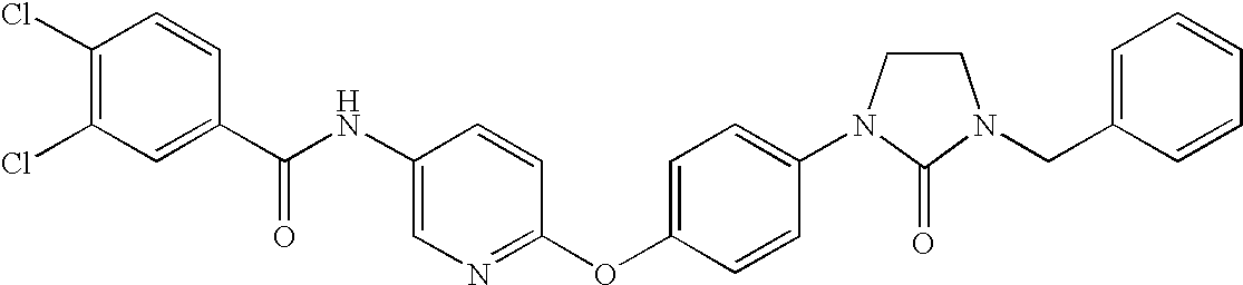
C1(Cl)=C(Cl)C=C(C(NC2=CN=C(OC3=CC=C(N4CCN(CC5=CC=CC=C5)C4=O)C=C3)C=C2)=O)C=C1
